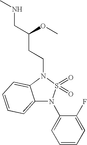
C12=CC=CC=C1N(CCC(CNC)OC)S(=O)(=O)N2C1=CC=CC=C1F
